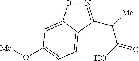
N1=C(C([Me])C(O)=O)C2=CC=C(O[Me])C=C2O1
